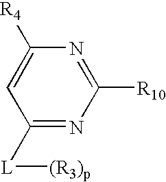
C1([L][(R3)p])=NC([R10])=NC([R4])=C1
